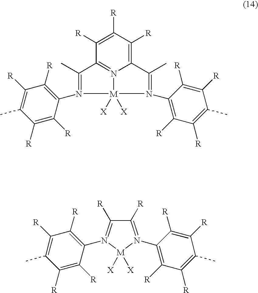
[M]12([X])([X])N3=C(C(C)=N1C1=C([R])C([R])=C(C)C([R])=C1[R])C([R])=C([R])C([R])=C3C(C)=N2C1=C([R])C([R])=C(C)C([R])=C1[R].C1(N2=C([R])C([R])=N(C3=C([R])C([R])=C(C)C([R])=C3[R])[M]2([X])[X])=C([R])C([R])=C(C)C([R])=C1[R]
